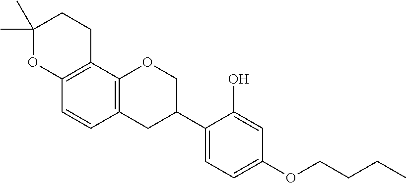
C1(C)(C)OC2=C(CC1)C1=C(C=C2)CC(C2=CC=C(OCCCC)C=C2O)CO1
